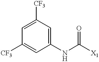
C1=C([CF3])C=C([CF3])C=C1NC([X1])=O
